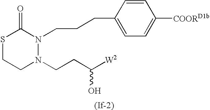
S1CCN(CCC([W2])O)N(CCCC2=CC=C([COORD1b])C=C2)C1=O
